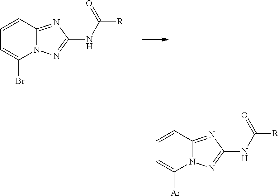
N12C(=NC(NC([R])=O)=N1)C=CC=C2Br.N12C(=NC(NC([R])=O)=N1)C=CC=C2[Ar]
